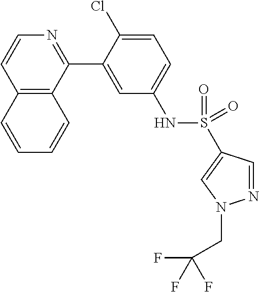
C12=C(C(C3=CC(NS(=O)(=O)C4=CN(CC(F)(F)F)N=C4)=CC=C3Cl)=NC=C1)C=CC=C2
